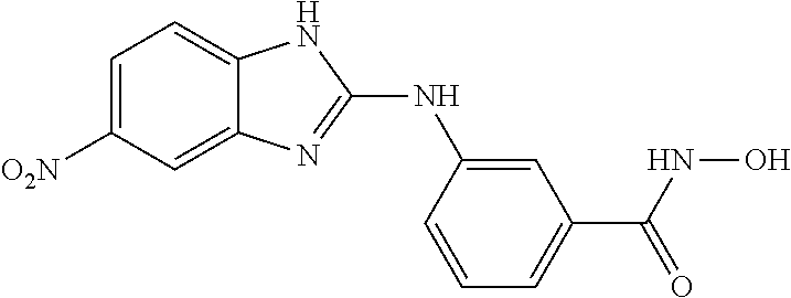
C1=C([O2N])C=C2C(=C1)NC(NC1=CC(C(NO)=O)=CC=C1)=N2
